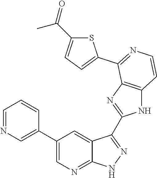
C1=NC=C(C2=CN=C3C(=C2)C(C2=NC4=C(N2)C=CN=C4C2=CC=C(C(=O)C)S2)=NN3)C=C1
